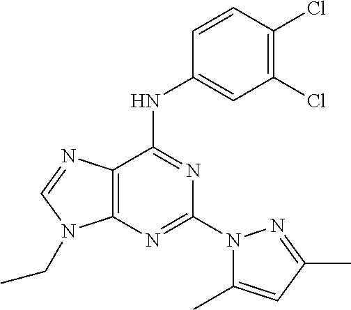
C12=C(N=C(N3C(C)=CC(C)=N3)N=C1NC1=CC(Cl)=C(Cl)C=C1)N(CC)C=N2
